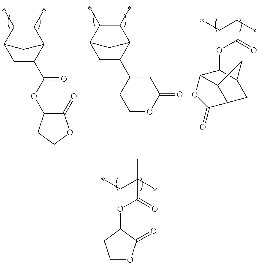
C(C(C)(C(=O)OC1C(=O)OCC1)C)C.C1C(C(OC2C(=O)OCC2)=O)C2C(C)C(C)C1C2.C1C(C2CCOC(=O)C2)C2C(C)C(C)C1C2.C(C(C)(C(=O)OC1C2C3C(CC1C3)C(=O)O2)C)C
